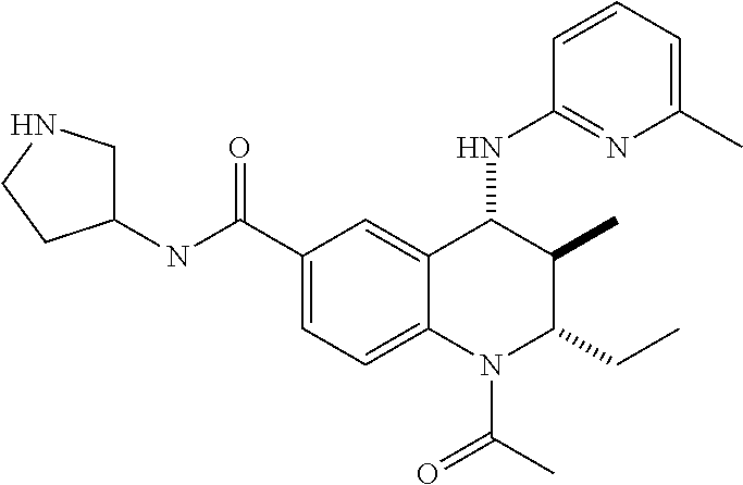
C(C1=CC=C2C(=C1)C(NC1=NC(C)=CC=C1)C(C)C(CC)N2C(=O)C)(=O)NC1CNCC1
